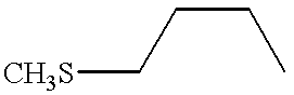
[CH3S]CCCC
